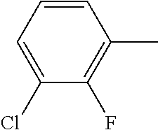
C1=CC=C(Cl)C(F)=C1C
